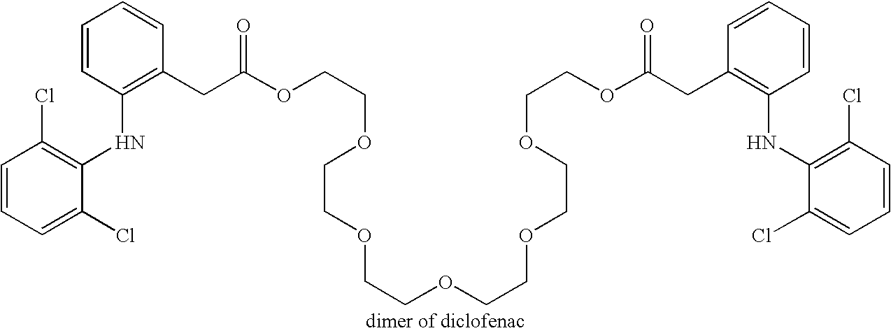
C1=CC=C(Cl)C(NC2=C(CC(OCCOCCOCCOCCOCCOCCOC(CC3=C(NC4=C(Cl)C=CC=C4Cl)C=CC=C3)=O)=O)C=CC=C2)=C1Cl
